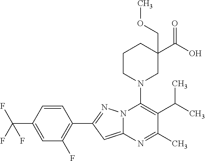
C1=C(C(F)(F)F)C=CC(C2=NN3C(=C2)N=C(C)C(C(C)C)=C3N2CC(C(O)=O)(COC)CCC2)=C1F
